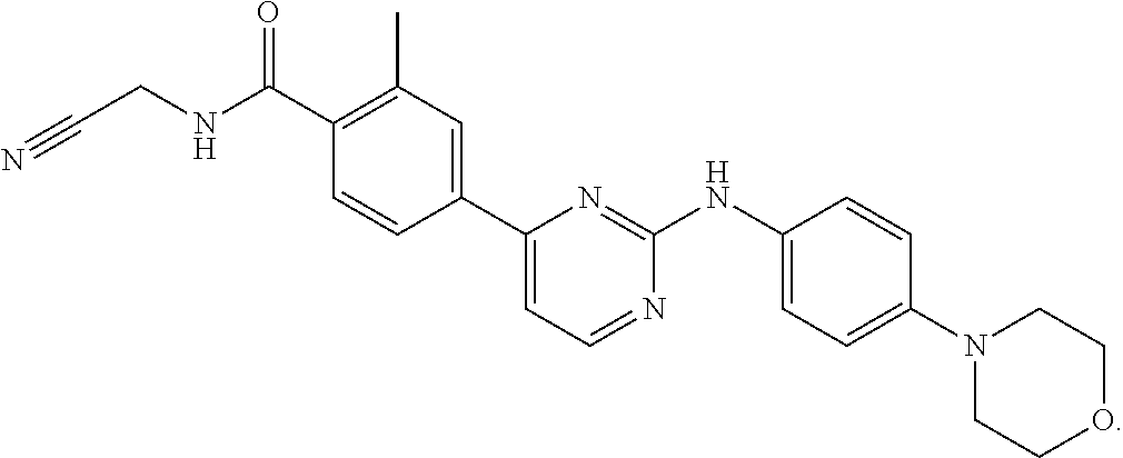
C1(C2=CC=NC(NC3=CC=C(N4CCOCC4)C=C3)=N2)=CC(C)=C(C(NCC#N)=O)C=C1
